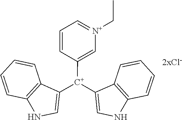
[2xCl-].C12=C(NC=C1[C+](C1=C[N+](CC)=CC=C1)C1=CNC3=C1C=CC=C3)C=CC=C2
